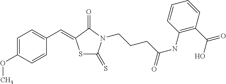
O(C)C1=CC=C(C=C2SC(=S)N(CCCC(NC3=C(C(O)=O)C=CC=C3)=O)C2=O)C=C1
